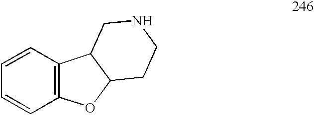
C1=CC=CC2=C1C1C(O2)CCNC1
